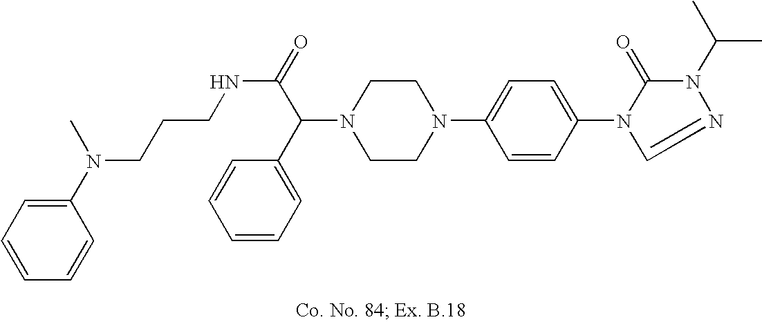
N1(C(C2=CC=CC=C2)C(=O)NCCCN(C2=CC=CC=C2)C)CCN(C2=CC=C(N3C(=O)N(C(C)C)N=C3)C=C2)CC1
